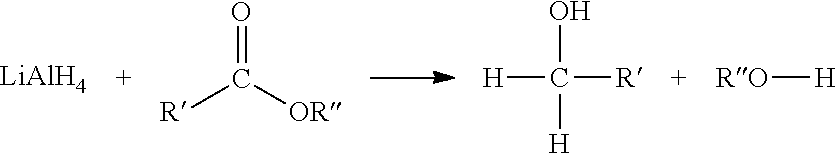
[LiAlH4].[R]C([OR])=O.[H]C([R])(O)[H].[RO][H]
